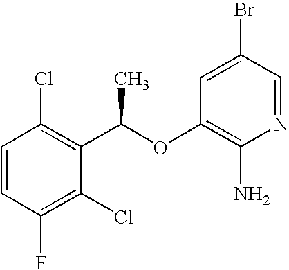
C1=CC(F)=C(Cl)C(C(C)OC2=C(N)N=CC(Br)=C2)=C1Cl
